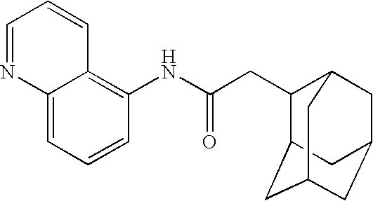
C12=CC=CC(NC(CC3C4CC5CC(CC3C5)C4)=O)=C1C=CC=N2
